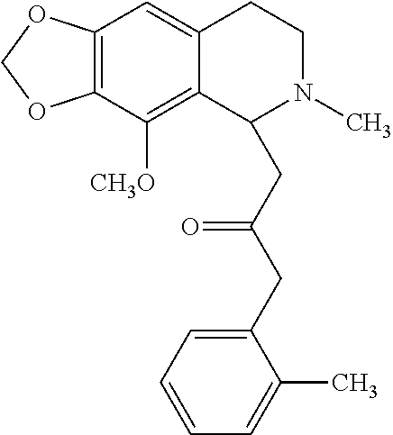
C12=C(C([CH3O])=C3C(=C1)CCN(C)C3CC(CC1=CC=CC=C1C)=O)OCO2
